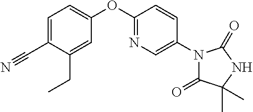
C1=C(C#N)C(CC)=CC(OC2=NC=C(N3C(=O)C(C)(C)NC3=O)C=C2)=C1
